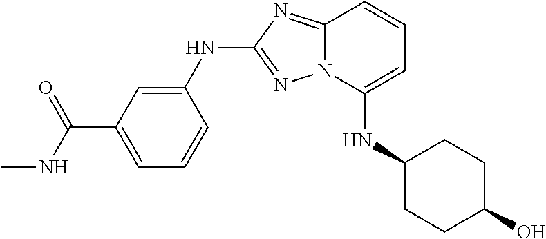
N12C(=NC(NC3=CC(C(=O)NC)=CC=C3)=N1)C=CC=C2NC1CCC(O)CC1
